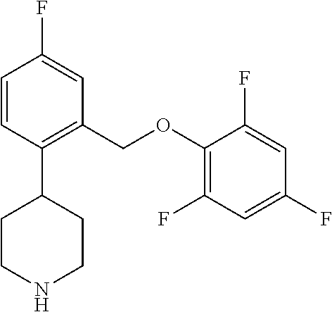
C1=CC(C2CCNCC2)=C(COC2=C(F)C=C(F)C=C2F)C=C1F
